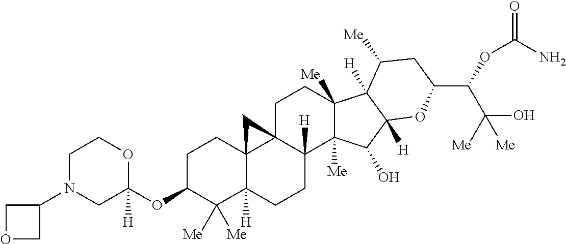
C1C(OC2([H])OCCN(C3COC3)C2)C([Me])([Me])C2([H])C3(C1)C1(C([H])(CC2)C2([Me])C([Me])(CC1)C1([H])C([H])(C2O)OC(C(OC(=O)N)C([Me])(O)[Me])CC1[Me])C3
